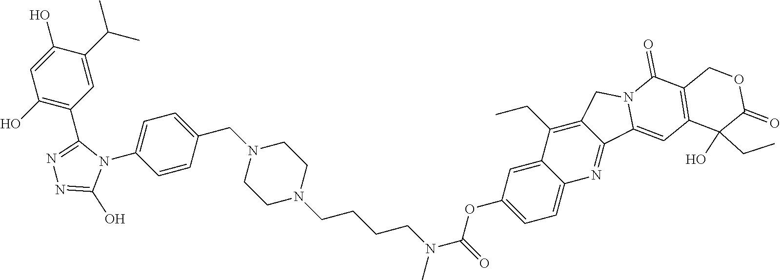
C1=C(N2C(O)=NN=C2C2=C(O)C=C(O)C(C(C)C)=C2)C=CC(CN2CCN(CCCCN(C(=O)OC3=CC=C4C(=C3)C(CC)=C3C(=N4)C4=CC5=C(C(=O)N4C3)COC(=O)C5(O)CC)C)CC2)=C1
